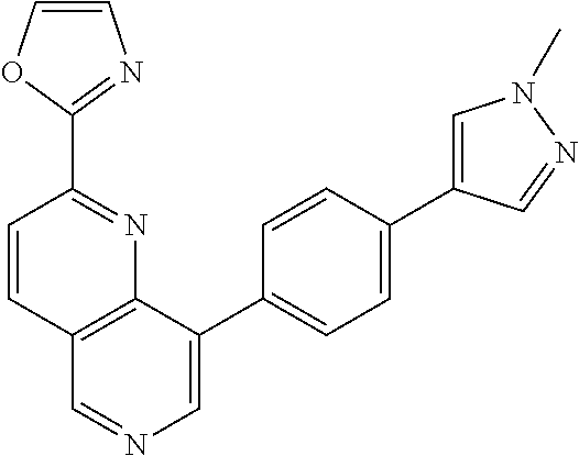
C1=CC2=C(N=C1C1=NC=CO1)C(C1=CC=C(C3=CN(C)N=C3)C=C1)=CN=C2
